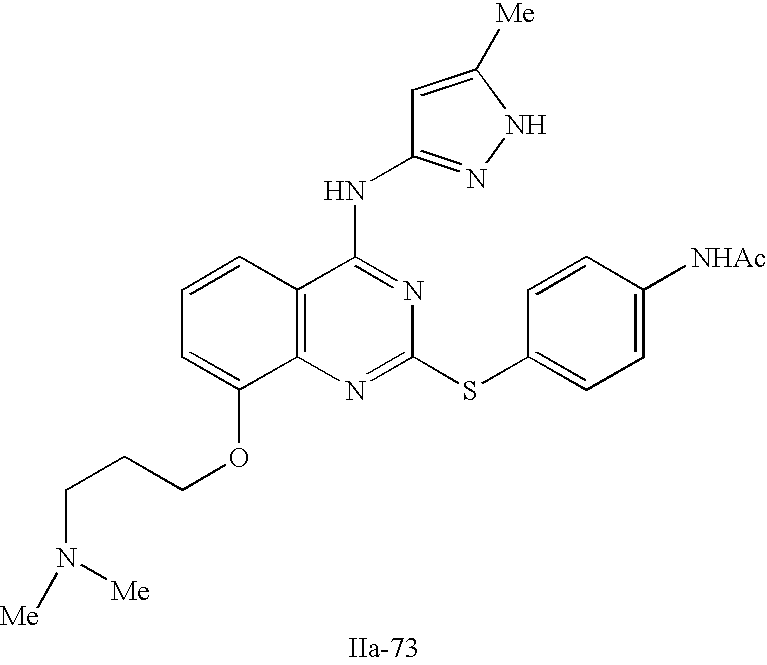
C12=C(N=C(SC3=CC=C([NHAc])C=C3)N=C1NC1=NNC([Me])=C1)C(OCCCN([Me])[Me])=CC=C2
